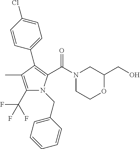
C1(C(F)(F)F)=C(C)C(C2=CC=C(Cl)C=C2)=C(C(N2CC(CO)OCC2)=O)N1CC1=CC=CC=C1
